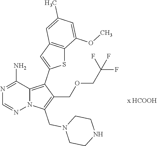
N1=C(N)C2=C(C3=CC4=C(S3)C(OC)=CC(C)=C4)C(COCC(F)(F)F)=C(CN3CCNCC3)N2N=C1
